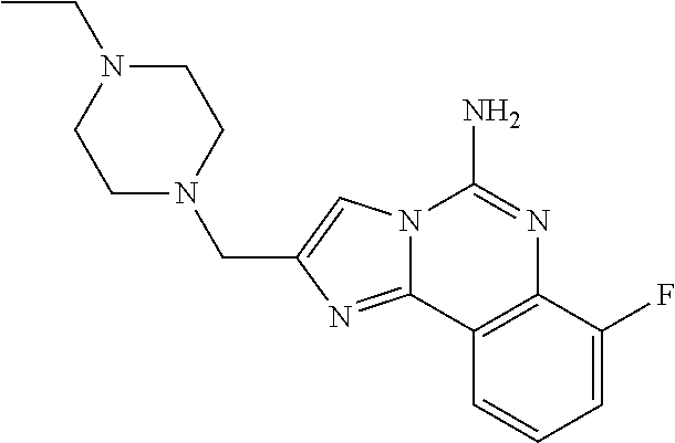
CCN1CCN(CC2=CN3C(=N2)C2=C(N=C3N)C(F)=CC=C2)CC1
